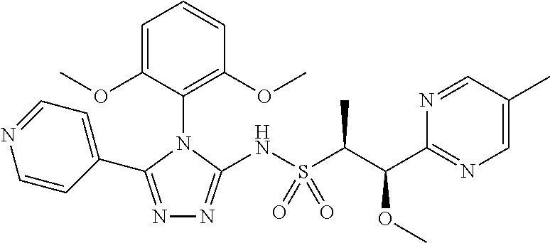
N1=C(C2=CC=NC=C2)N(C2=C(OC)C=CC=C2OC)C(NS(C(C(C2=NC=C(C)C=N2)OC)C)(=O)=O)=N1
